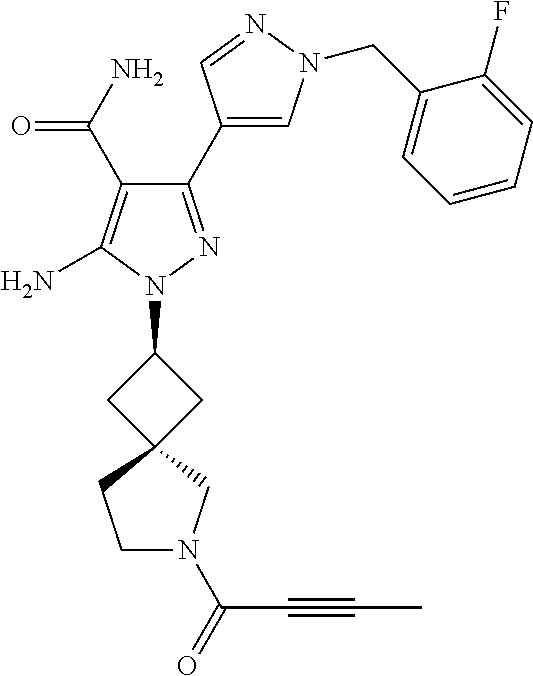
C1N(C(=O)C#CC)CC2(C1)CC(N1N=C(C3=CN(CC4=CC=CC=C4F)N=C3)C(C(=O)N)=C1N)C2
